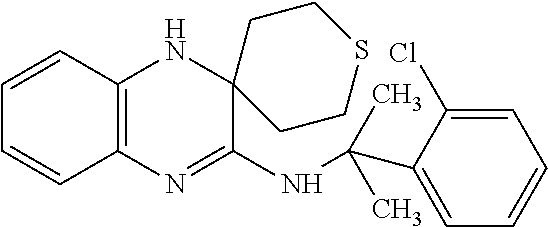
N(C1=NC2=C(NC13CCSCC3)C=CC=C2)C(C)(C)C1=CC=CC=C1Cl
